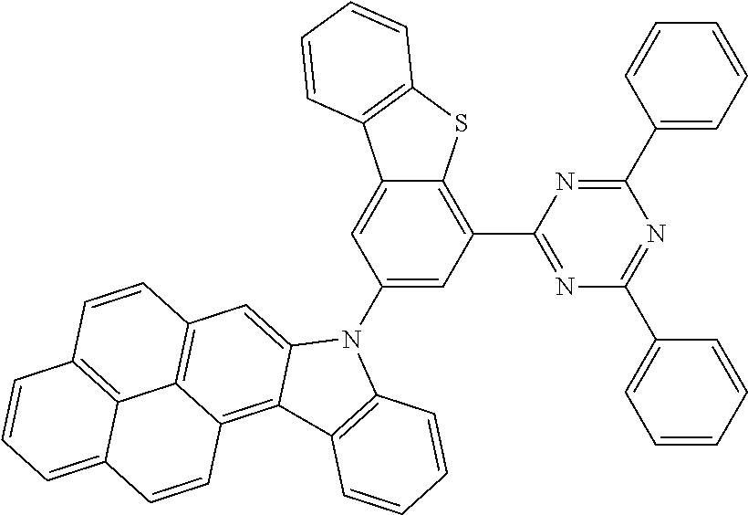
C1(C2=CC=CC=C2)=NC(C2=C3C(=CC(N4C5=CC6=C7C(=C5C5=C4C=CC=C5)C=CC4=CC=CC(=C74)C=C6)=C2)C2=C(S3)C=CC=C2)=NC(C2=CC=CC=C2)=N1
